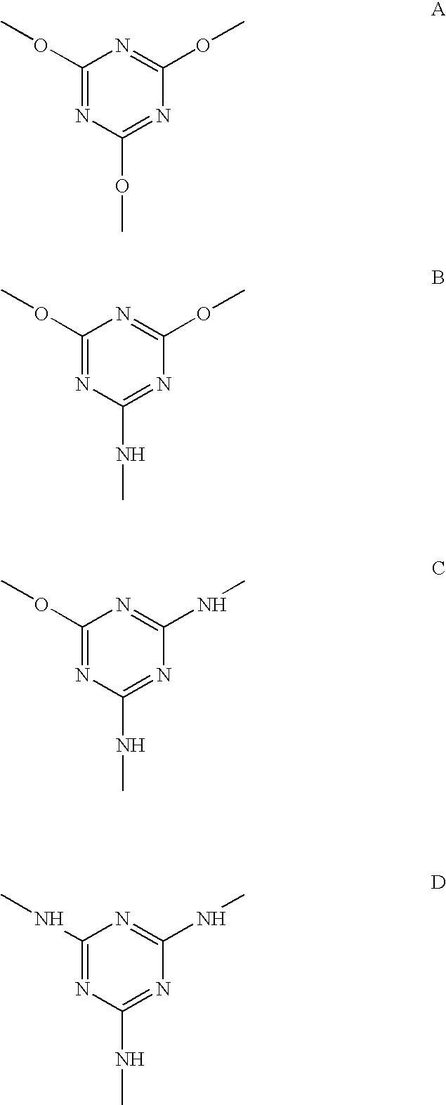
C1(OC)=NC(OC)=NC(OC)=N1.C1(OC)=NC(NC)=NC(OC)=N1.C1(OC)=NC(NC)=NC(NC)=N1.C1(NC)=NC(NC)=NC(NC)=N1
